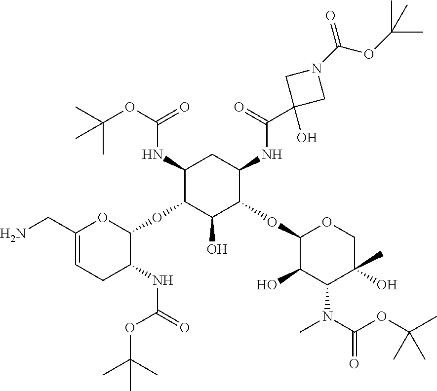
C1(NC(OC(C)(C)C)=O)C(OC2OC(CN)=CCC2NC(=O)OC(C)(C)C)C(O)C(OC2C(O)C(N(C)C(=O)OC(C)(C)C)C(C)(O)CO2)C(NC(C2(O)CN(C(OC(C)(C)C)=O)C2)=O)C1
